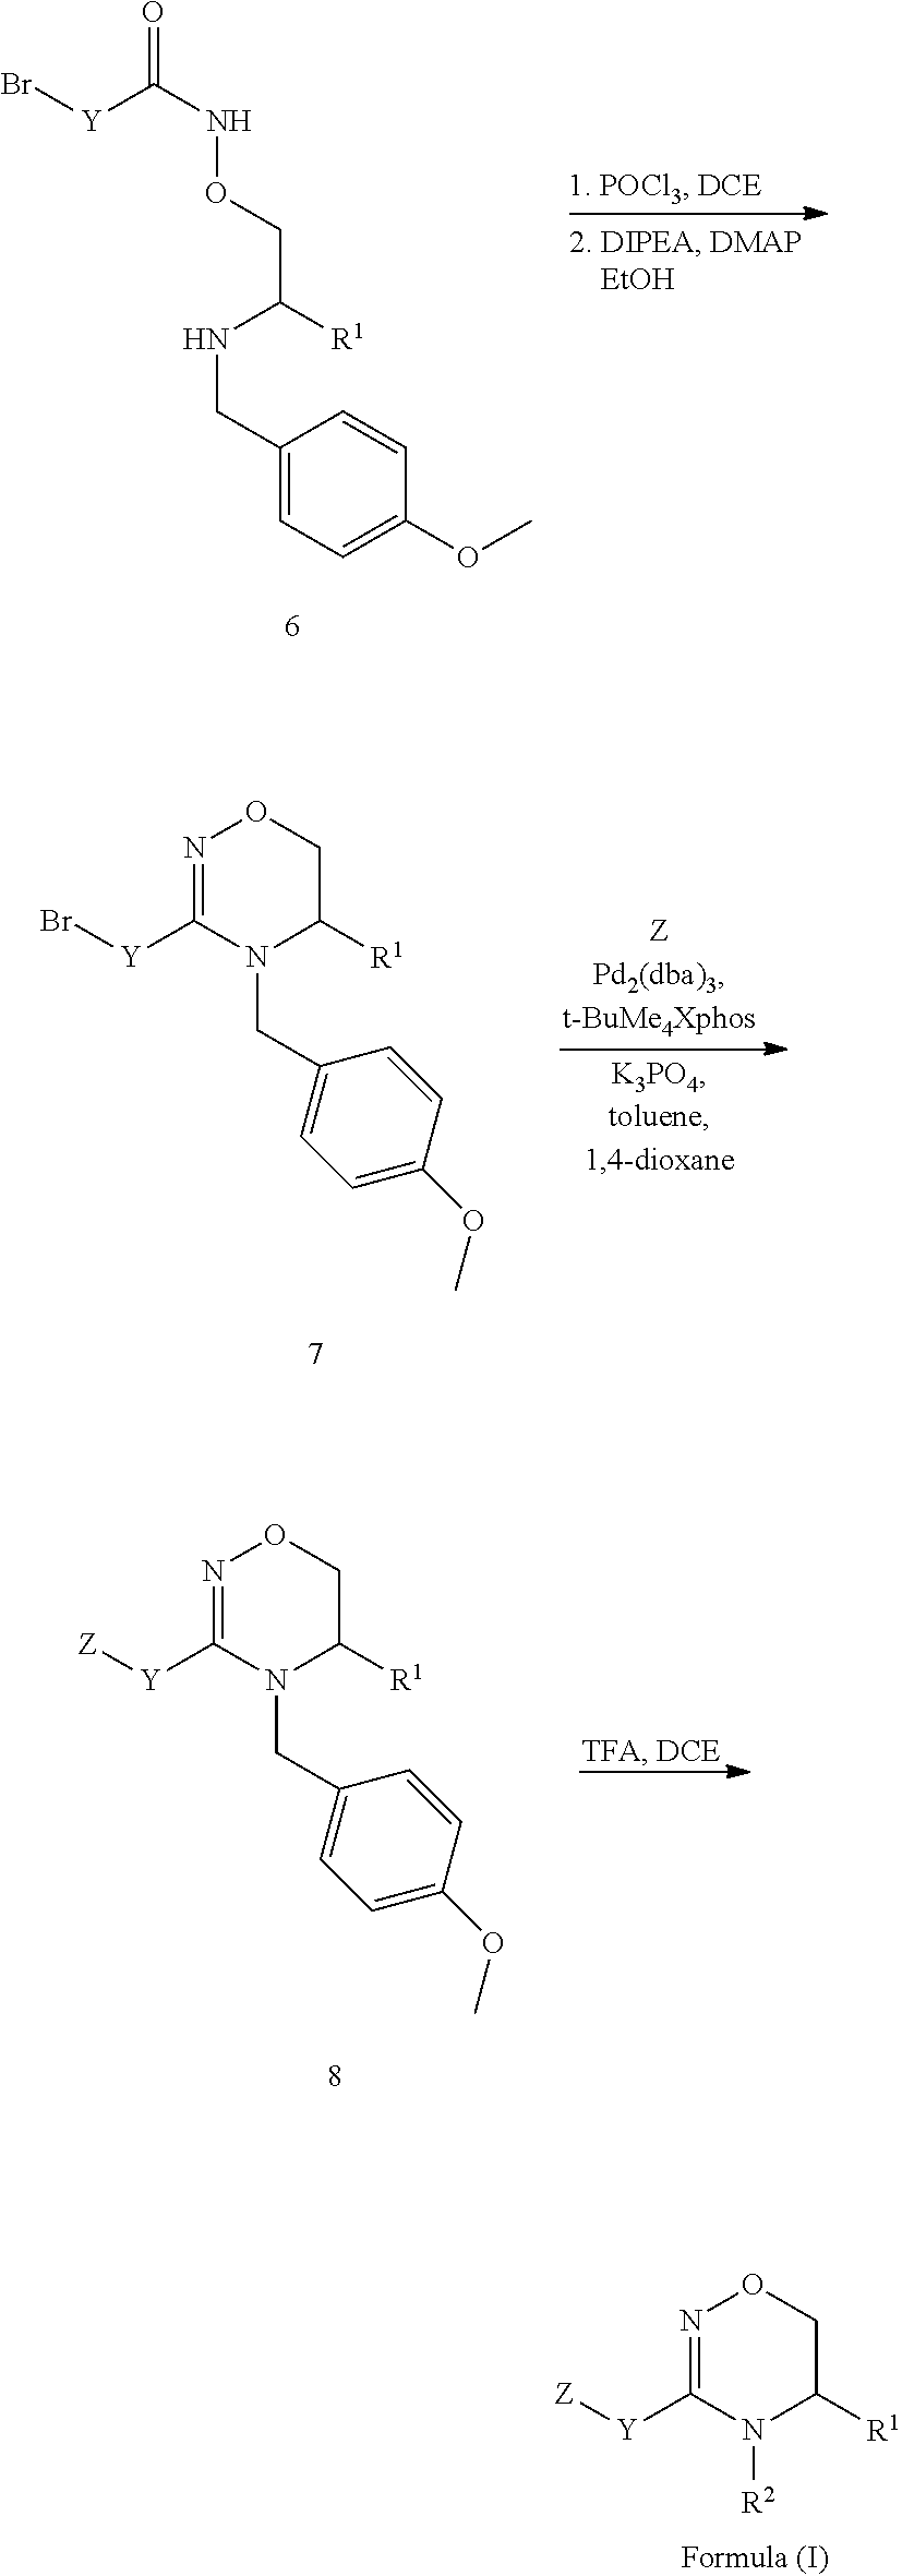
Br[Y]C(NOCC([R1])NCC1=CC=C(OC)C=C1)=O.Br[Y]C1=NOCC([R1])N1CC1=CC=C(OC)C=C1.[Z][Y]C1=NOCC([R1])N1CC1=CC=C(OC)C=C1.[Z][Y]C1=NOCC([R1])N1[R2]
